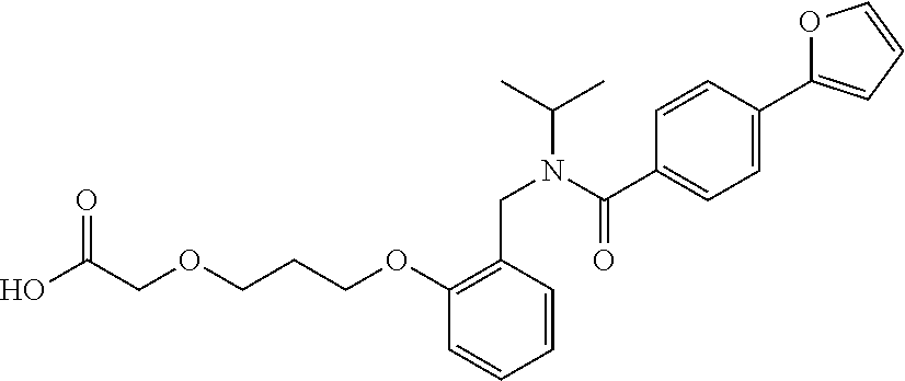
C1=CC(C2=CC=CO2)=CC=C1C(N(CC1=C(OCCCOCC(O)=O)C=CC=C1)C(C)C)=O
